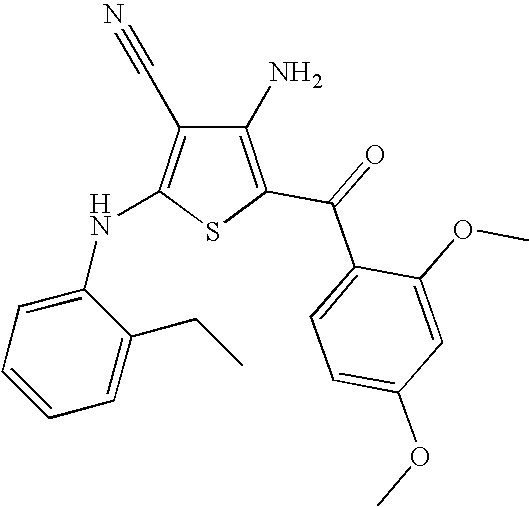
C1(N)=C(C(=O)C2=CC=C(OC)C=C2OC)SC(NC2=CC=CC=C2CC)=C1C#N
